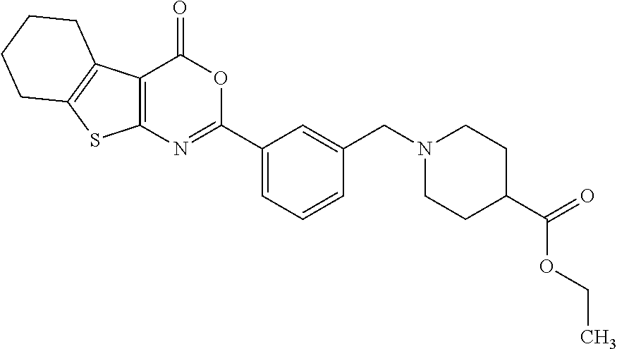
C1(C2=NC3=C(C(=O)O2)C2=C(S3)CCCC2)=CC=CC(CN2CCC(C(=O)OCC)CC2)=C1
